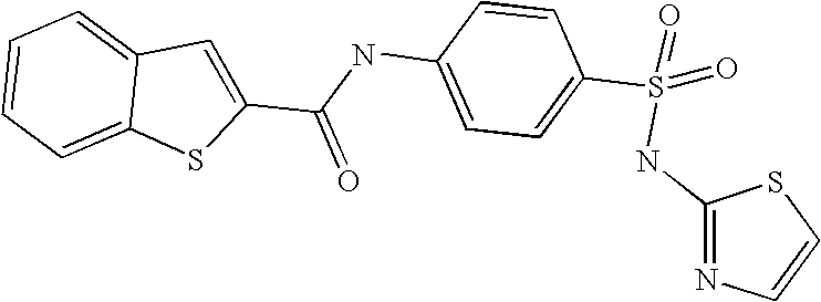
C1(C(NC2=CC=C(S(NC3=NC=CS3)(=O)=O)C=C2)=O)=CC2=CC=CC=C2S1
